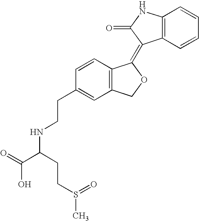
C1=CC(CCNC(C(=O)O)CCS(=O)C)=CC2=C1C(=C1C3=C(NC1=O)C=CC=C3)OC2
